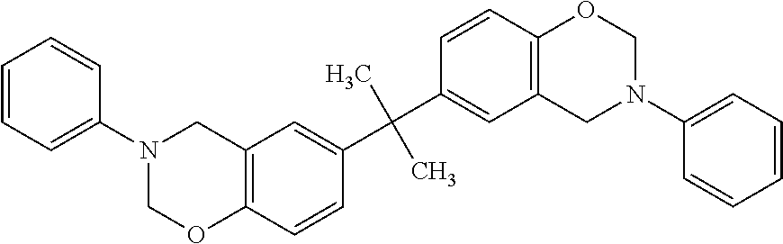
C1=CC=C(N2CC3=C(C=CC(C(C4=CC5=C(C=C4)OCN(C4=CC=CC=C4)C5)(C)C)=C3)OC2)C=C1
